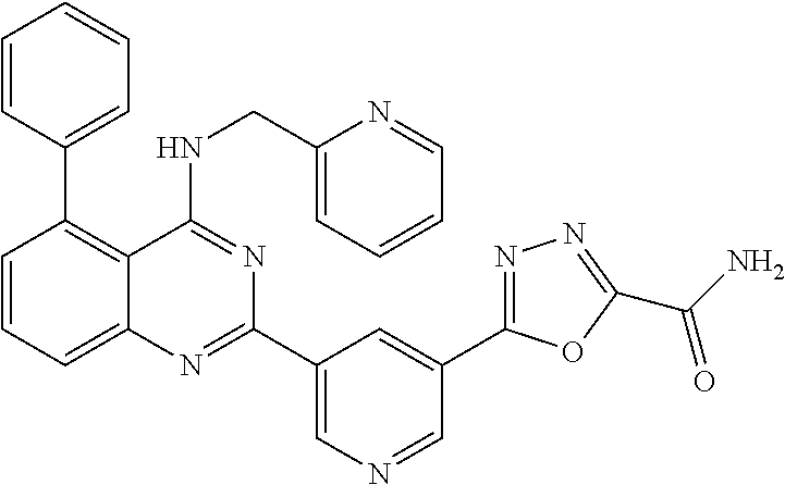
C1=CC(C2=C3C(=CC=C2)N=C(C2=CN=CC(C4=NN=C(C(N)=O)O4)=C2)N=C3NCC2=CC=CC=N2)=CC=C1
